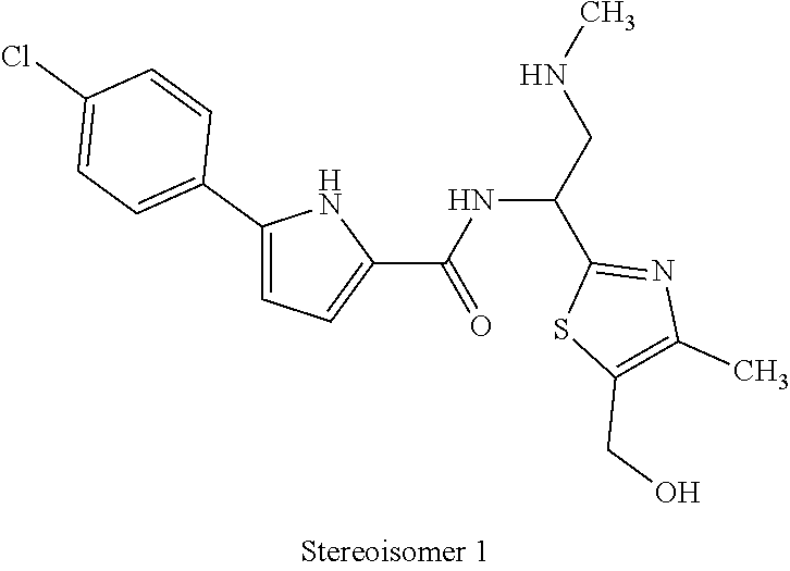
N(CC(C1=NC(C)=C(CO)S1)NC(C1=CC=C(C2=CC=C(Cl)C=C2)N1)=O)C
